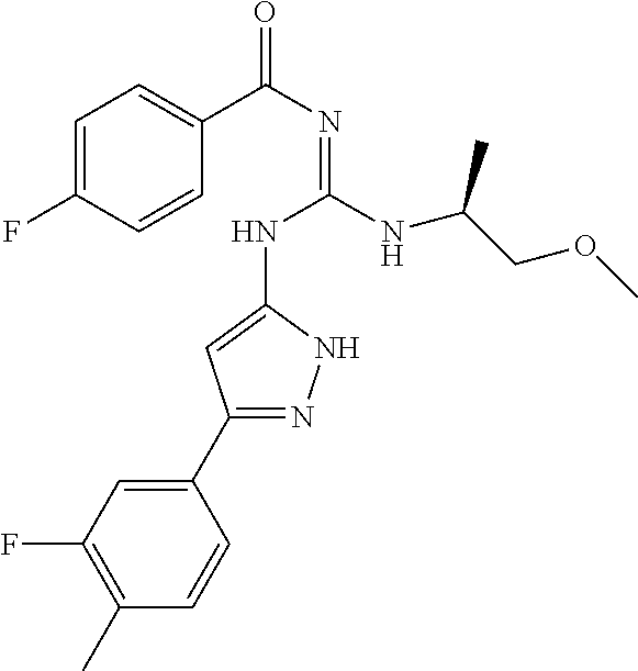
C1=C(F)C=CC(C(N=C(NC2=CC(C3=CC(F)=C(C)C=C3)=NN2)NC(COC)C)=O)=C1
